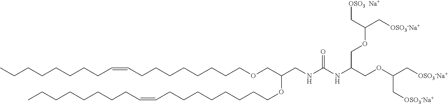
CCCCCCCCC=CCCCCCCCCOCC(OCCCCCCCCC=CCCCCCCCC)CNC(NC(COC(C[OSO3-Na+])C[OSO3-Na+])COC(C[OSO3-Na+])C[OSO3  Na+])=O
